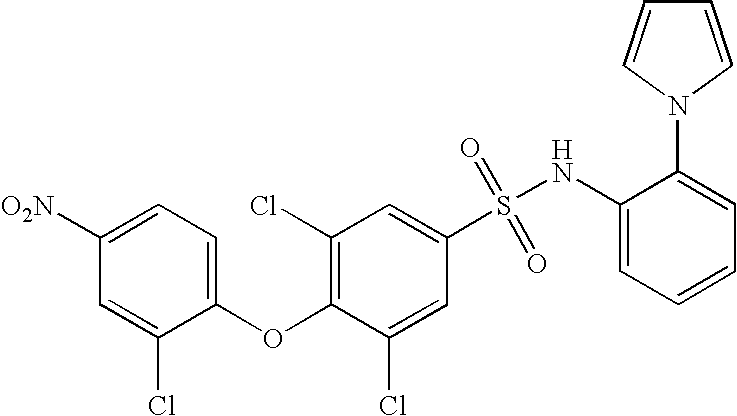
C1=CC=C(NS(C2=CC(Cl)=C(OC3=CC=C([O2N])C=C3Cl)C(Cl)=C2)(=O)=O)C(N2C=CC=C2)=C1
